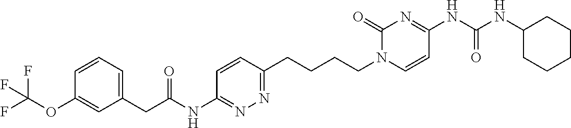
C1=CC=C(CC(=O)NC2=NN=C(CCCCN3C=CC(NC(NC4CCCCC4)=O)=NC3=O)C=C2)C=C1OC(F)(F)F
